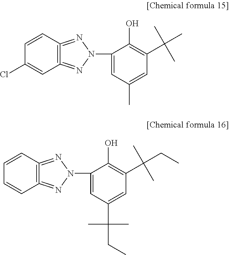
C1=CC(Cl)=CC2=C1=NN(C1=CC(C)=CC(C(C)(C)C)=C1O)N=2.C1=CC=CC2=C1=NN(C1=CC(C(CC)(C)C)=CC(C(CC)(C)C)=C1O)N=2
